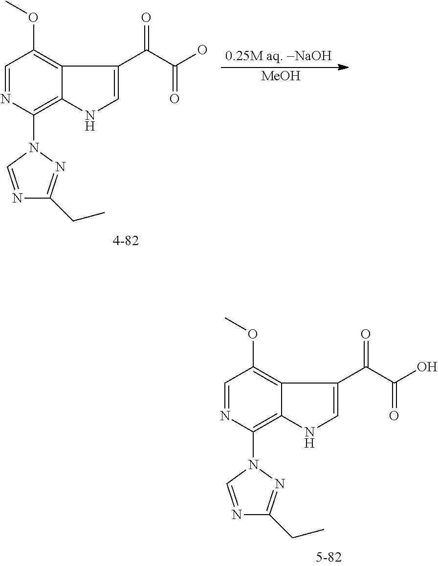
C1=NC(N2C=NC(CC)=N2)=C2C(=C1OC)C(C(=O)C(=O)O)=CN2.[MeOH].C1=NC(N2C=NC(CC)=N2)=C2C(=C1OC)C(C(=O)C(=O)O)=CN2
